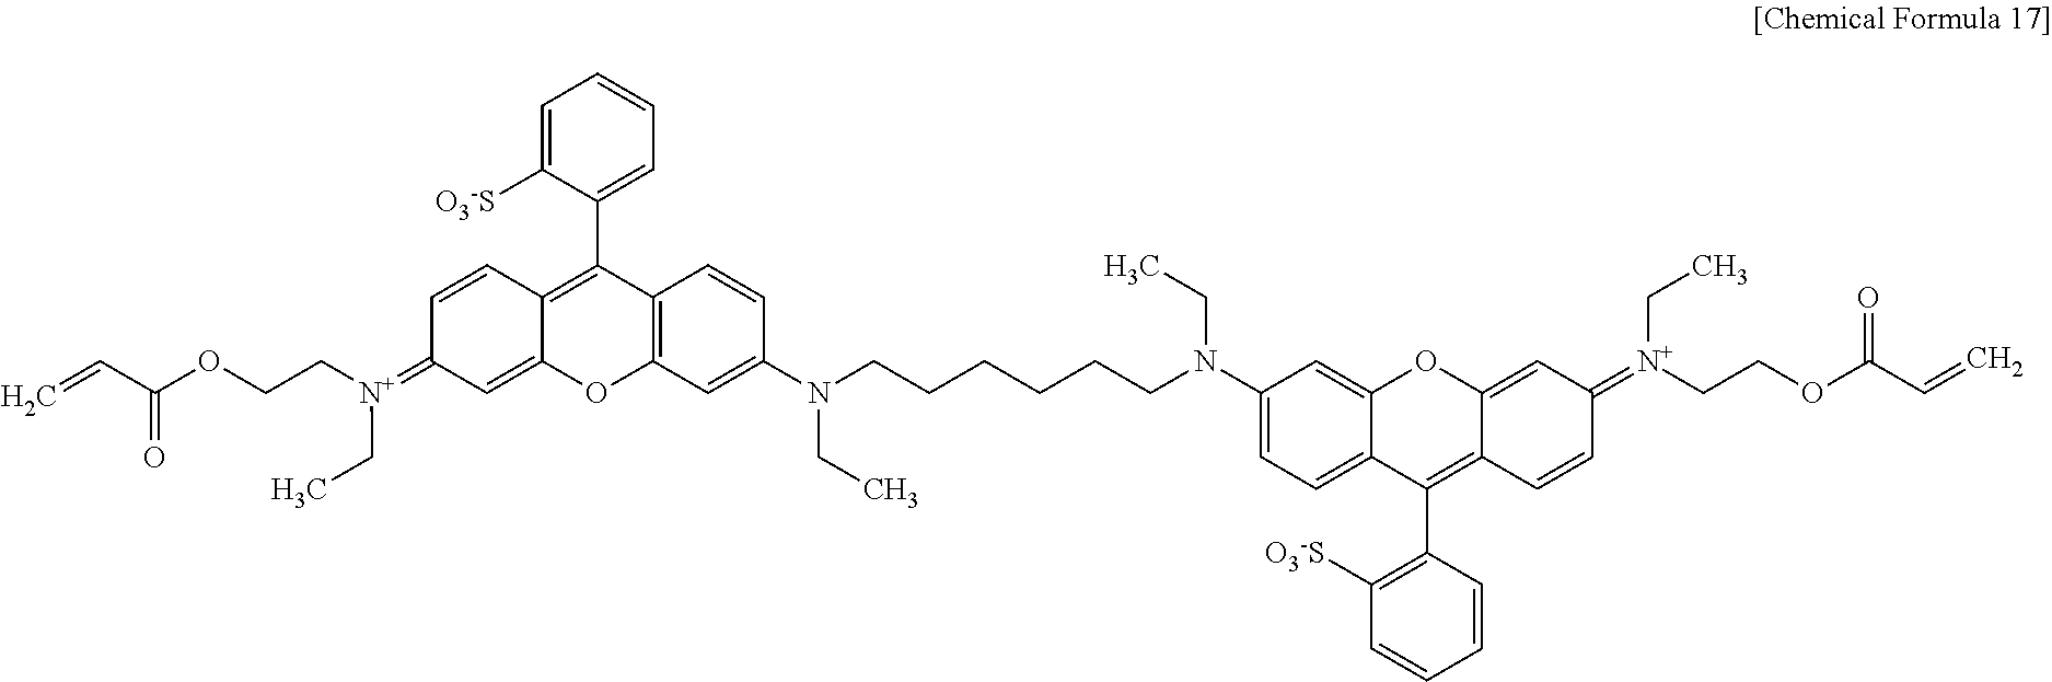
C1=C([O3-S])C(C2=C3C(=CC(=[N+](CCOC(C=C)=O)CC)C=C3)OC3=C2C=CC(N(CCCCCCN(C2=CC=C4C(=C2)OC2=CC(=[N+](CCOC(C=C)=O)CC)C=CC2=C4C2=C([O3-S])C=CC=C2)CC)CC)=C3)=CC=C1
